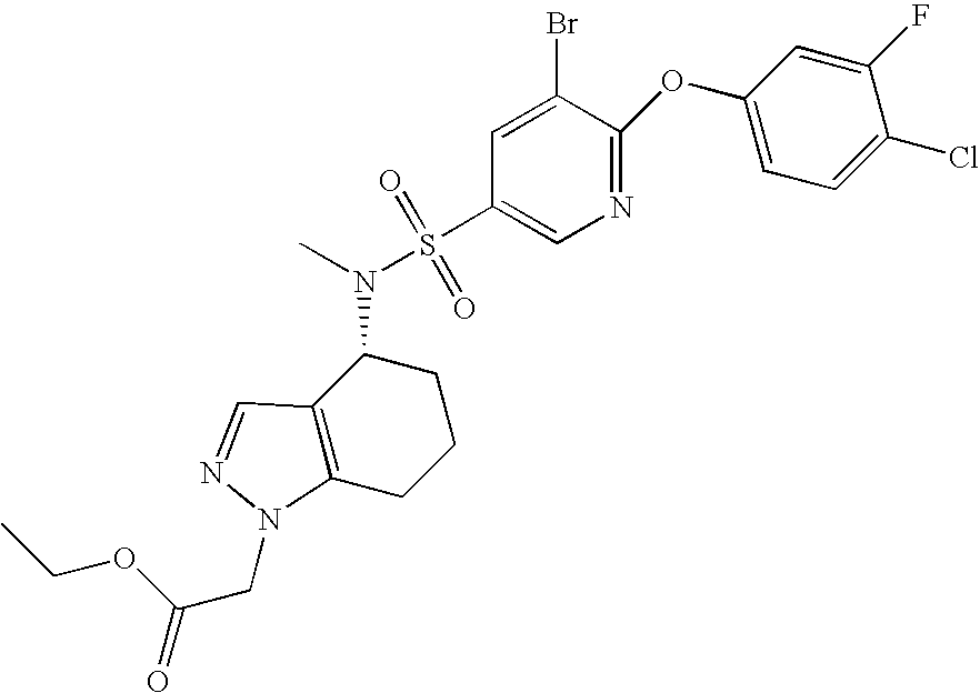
C1(OC2=NC=C(S(N(C3C4=C(CCC3)N(CC(=O)OCC)N=C4)C)(=O)=O)C=C2Br)=CC=C(Cl)C(F)=C1
